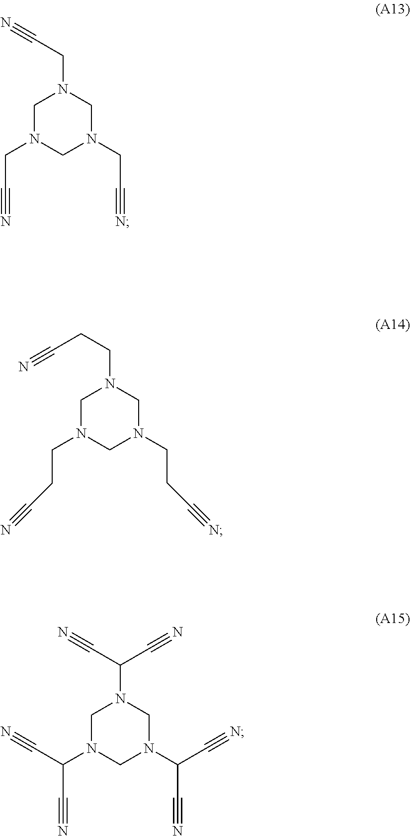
C1N(CC#N)CN(CC#N)CN1CC#N.C1N(CCC#N)CN(CCC#N)CN1CCC#N.C1N(C(C#N)C#N)CN(C(C#N)C#N)CN1C(C#N)C#N
